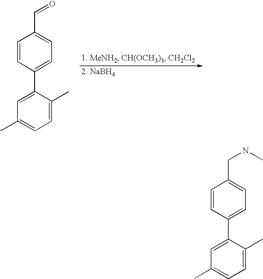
C1=C(C2=CC=C(C=O)C=C2)C(C)=CC=C1C.C1=C(C2=CC=C(CNC)C=C2)C(C)=CC=C1C
